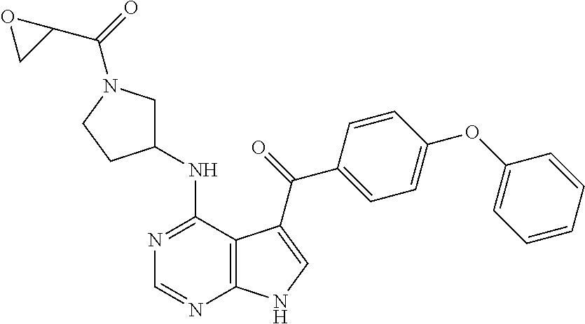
N1=C(NC2CN(C(=O)C3OC3)CC2)C2=C(N=C1)NC=C2C(=O)C1=CC=C(OC2=CC=CC=C2)C=C1
